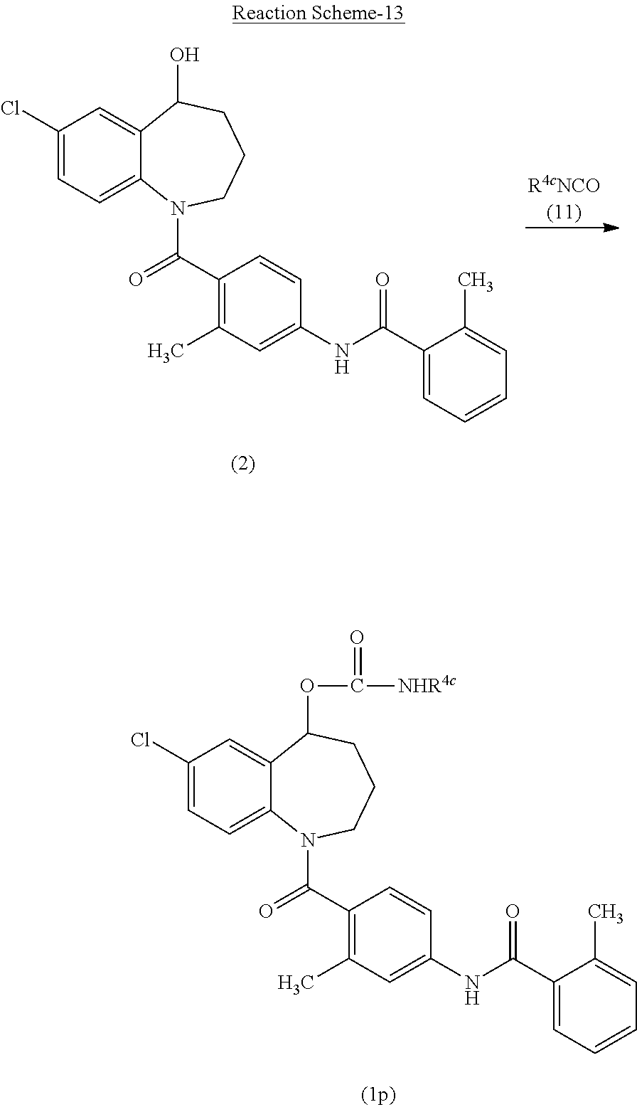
C1(Cl)=CC=C2C(=C1)C(OC(=O)[NHR4c])CCCN2C(=O)C1=C(C)C=C(NC(=O)C2=CC=CC=C2C)C=C1.C1(Cl)=CC=C2C(=C1)C(O)CCCN2C(=O)C1=C(C)C=C(NC(=O)C2=CC=CC=C2C)C=C1.[R4cNCO]
